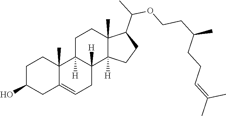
C1=C2CC(O)CCC2(C)C2([H])CCC3(C)C(C(OCCC(C)CCC=C(C)C)C)CCC3([H])C2([H])C1
